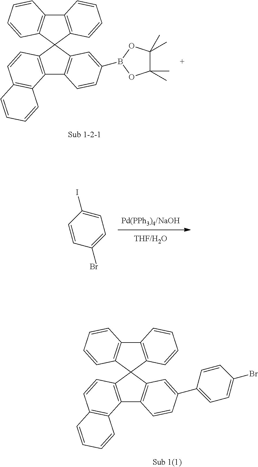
C1=C(I)C=CC(Br)=C1.C12=C(C=CC3=C1C=CC=C3)C1(C3=C2C=CC(C2=CC=C(Br)C=C2)=C3)C2=C(C3=C1C=CC=C3)C=CC=C2.C12=C(C=CC3=C1C=CC=C3)C1(C3=C2C=CC(B2OC(C)(C)C(C)(C)O2)=C3)C2=C(C3=C1C=CC=C3)C=CC=C2
